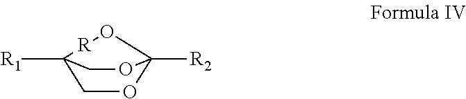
C12([R1])COC([R2])(O1)OC2.[R]
